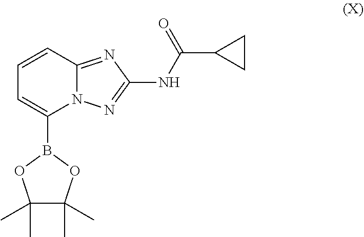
C1=CC2=NC(NC(=O)C3CC3)=NN2C(B2OC(C)(C)C(C)(C)O2)=C1
